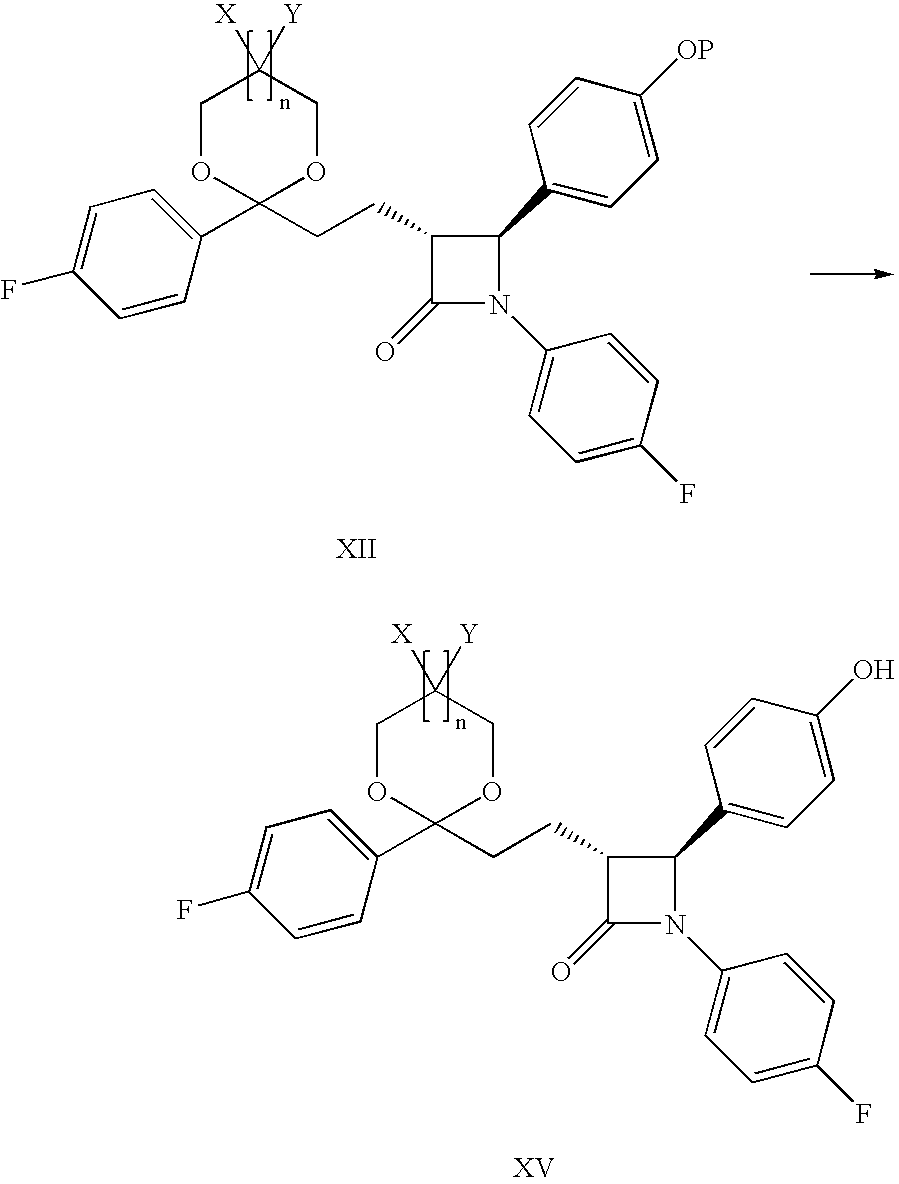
C1(CCC2C(=O)N(C3=CC=C(F)C=C3)C2C2=CC=C([OP])C=C2)(C2=CC=C(F)C=C2)OCC([X])([Y])CO1.C1(CCC2C(=O)N(C3=CC=C(F)C=C3)C2C2=CC=C(O)C=C2)(C2=CC=C(F)C=C2)OCC([X])([Y])CO1
